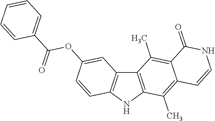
C12=C(NC3=C1C=C(OC(C1=CC=CC=C1)=O)C=C3)C(C)=C1C(=C2C)C(=O)NC=C1
